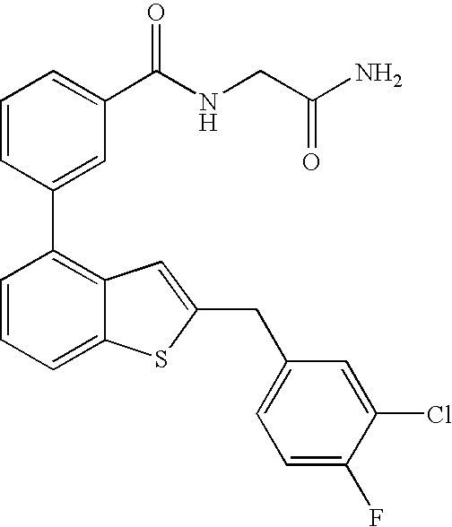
C1=CC(C2=C3C(=CC=C2)SC(CC2=CC=C(F)C(Cl)=C2)=C3)=CC(C(NCC(N)=O)=O)=C1
